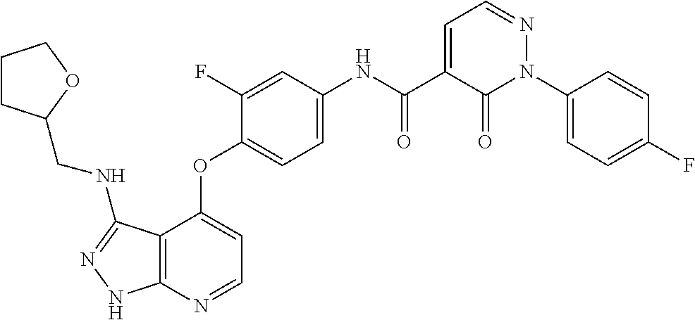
C12=C(N=CC=C1OC1=CC=C(NC(C3=CC=NN(C4=CC=C(F)C=C4)C3=O)=O)C=C1F)NN=C2NCC1CCCO1
